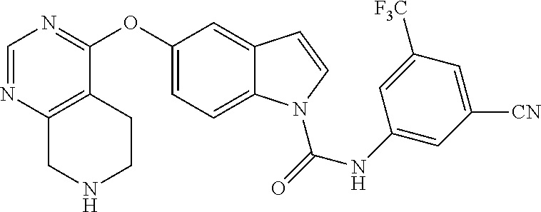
C1(OC2=NC=NC3=C2CCNC3)=CC=C2C(=C1)C=CN2C(=O)NC1=CC([CN])=CC([F3C])=C1
